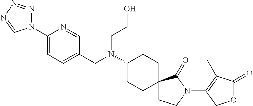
C1(N2N=NN=C2)=CC=C(CN(C2CCC3(CC2)CCN(C2=C(C)C(=O)OC2)C3=O)CCO)C=N1
